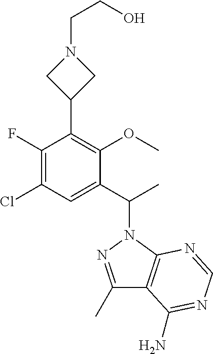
C1(C2=C(OC)C(C(C)N3N=C(C)C4=C3N=CN=C4N)=CC(Cl)=C2F)CN(CCO)C1
